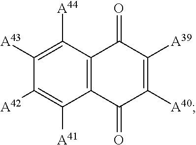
C1([A43])=C([A44])C2=C(C([A41])=C1[A42])C(=O)C([A40])=C([A39])C2=O
